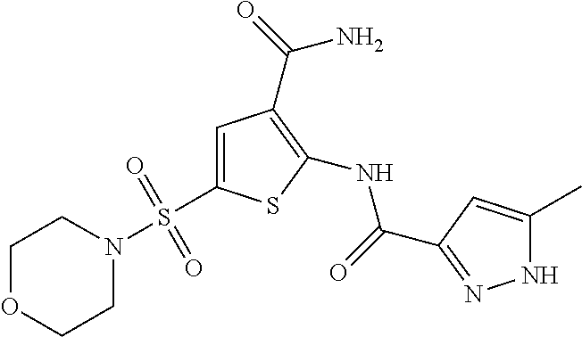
C1(NC(=O)C2=NNC(C)=C2)=C(C(=O)N)C=C(S(N2CCOCC2)(=O)=O)S1
